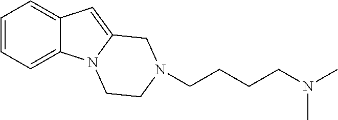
C1=CC=C2C(=C1)C=C1N2CCN(CCCCN(C)C)C1
